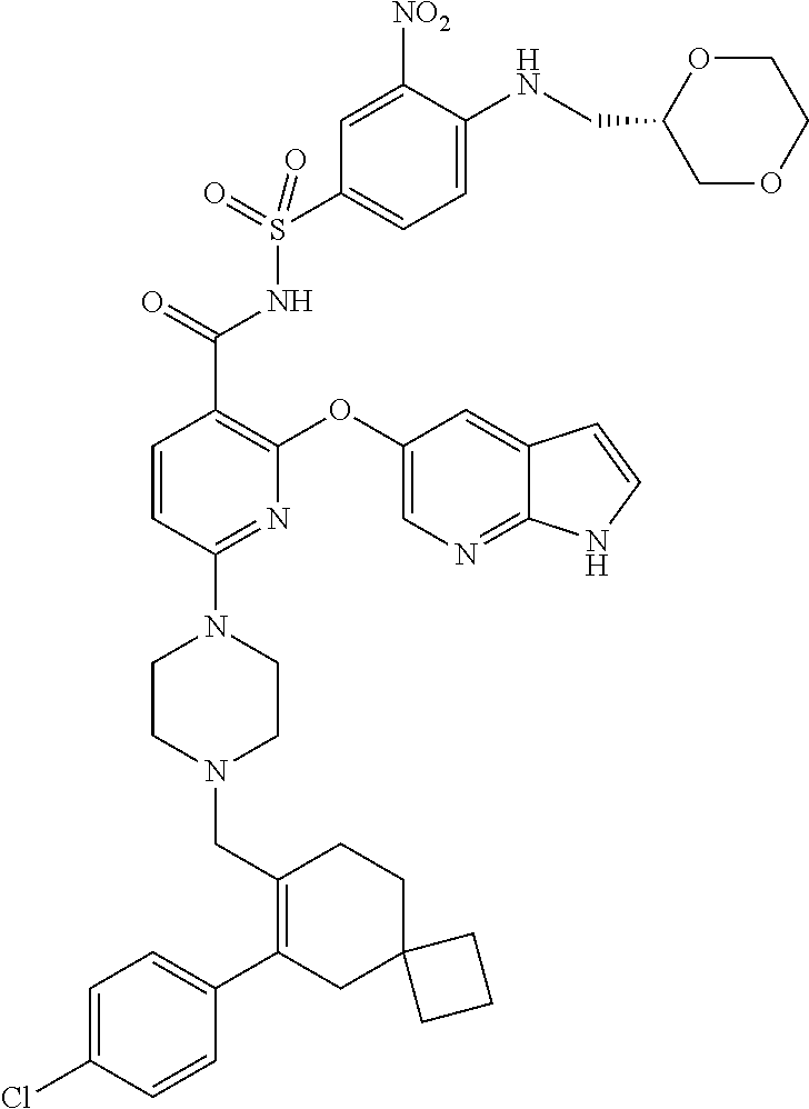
C1=C(Cl)C=CC(C2=C(CN3CCN(C4=NC(OC5=CN=C6C(=C5)C=CN6)=C(C(=O)NS(=O)(=O)C5=CC=C(NCC6COCCO6)C([NO2])=C5)C=C4)CC3)CCC3(C2)CCC3)=C1
